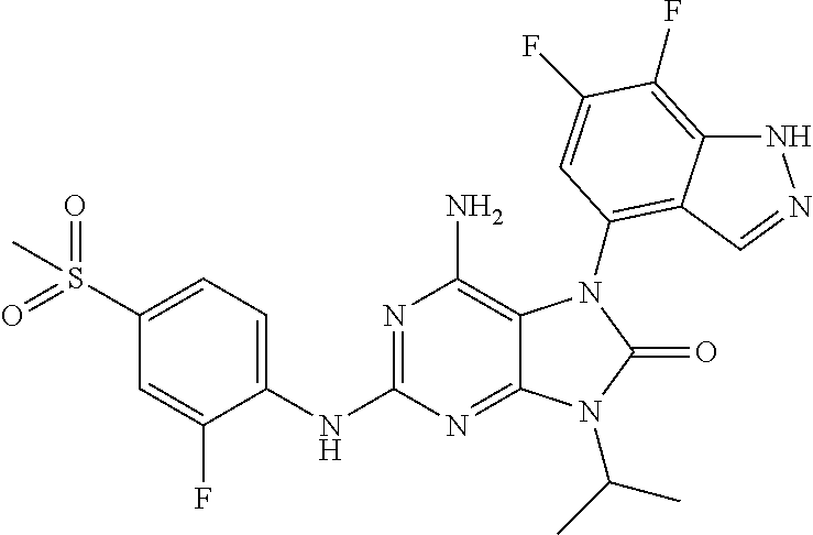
C1(NC2=NC(N)=C3C(=N2)N(C(C)C)C(=O)N3C2=C3C(=C(F)C(F)=C2)NN=C3)=CC=C(S(=O)(=O)C)C=C1F
